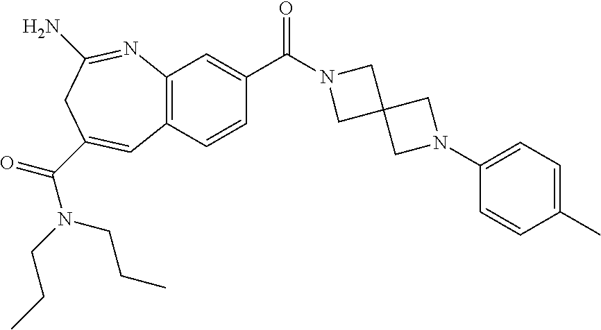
C12=C(C=CC(C(N3CC4(C3)CN(C3=CC=C(C)C=C3)C4)=O)=C1)C=C(C(N(CCC)CCC)=O)CC(N)=N2
